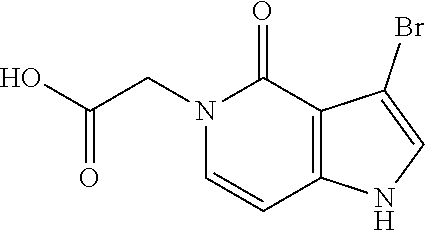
C12=C(NC=C1Br)C=CN(CC(O)=O)C2=O
